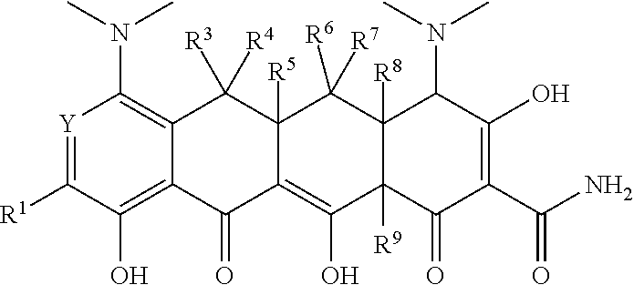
[Y]1=C([R1])C(O)=C2C(=C1N(C)C)C([R3])([R4])C1([R5])C(=C(O)C3([R9])C([R8])(C1([R6])[R7])C(N(C)C)C(O)=C(C(=O)N)C3=O)C2=O
